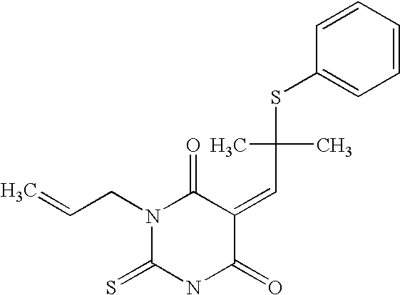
N1(CC=C)C(=S)NC(=O)C(=CC(C)(C)SC2=CC=CC=C2)C1=O
